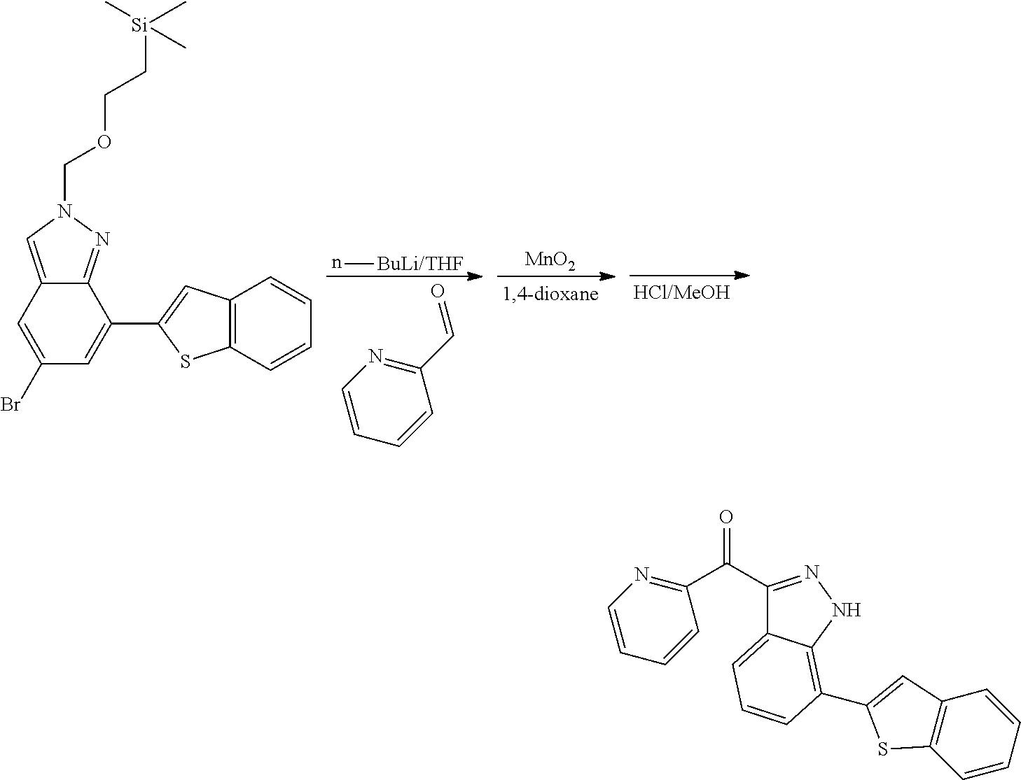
C12=NN(COCC[Si](C)(C)C)C=C1C=C(Br)C=C2C1=CC2=C(S1)C=CC=C2.C1=CC=CC(C=O)=N1.n[BuLi/THF].[MnO2].C1=CC=CC(C(C2=NNC3=C(C4=CC5=C(S4)C=CC=C5)C=CC=C23)=O)=N1
